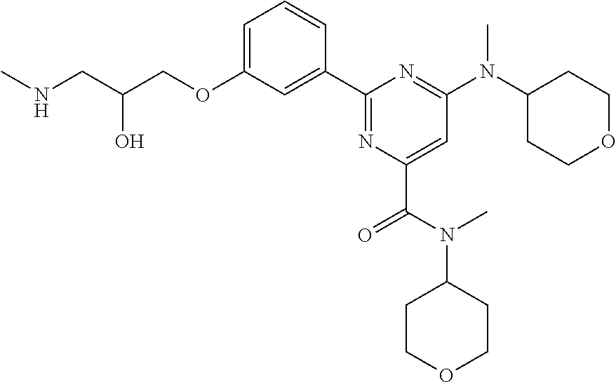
C1=C(OCC(CNC)O)C=C(C2=NC(C(=O)N(C3CCOCC3)C)=CC(N(C3CCOCC3)C)=N2)C=C1
